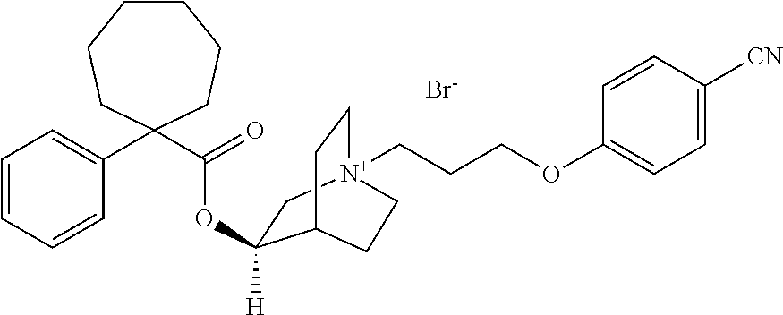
O(C1=CC=C([CN])C=C1)CCC[N+]12CCC(CC1)C(OC(C1(C3=CC=CC=C3)CCCCCC1)=O)([H])C2.[Br-]
